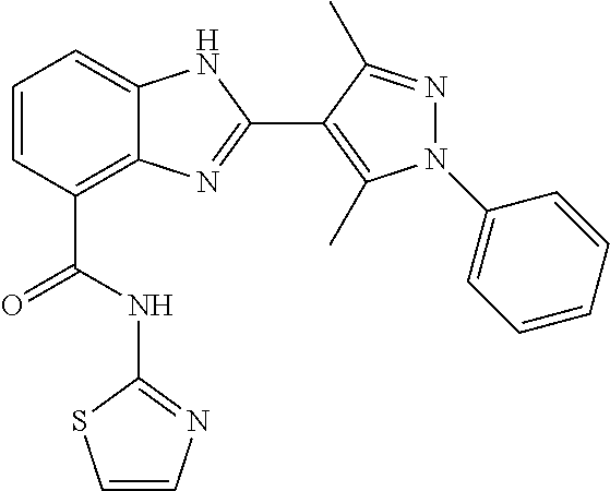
C1=CC(C(=O)NC2=NC=CS2)=C2C(=C1)NC(C1=C(C)N(C3=CC=CC=C3)N=C1C)=N2
